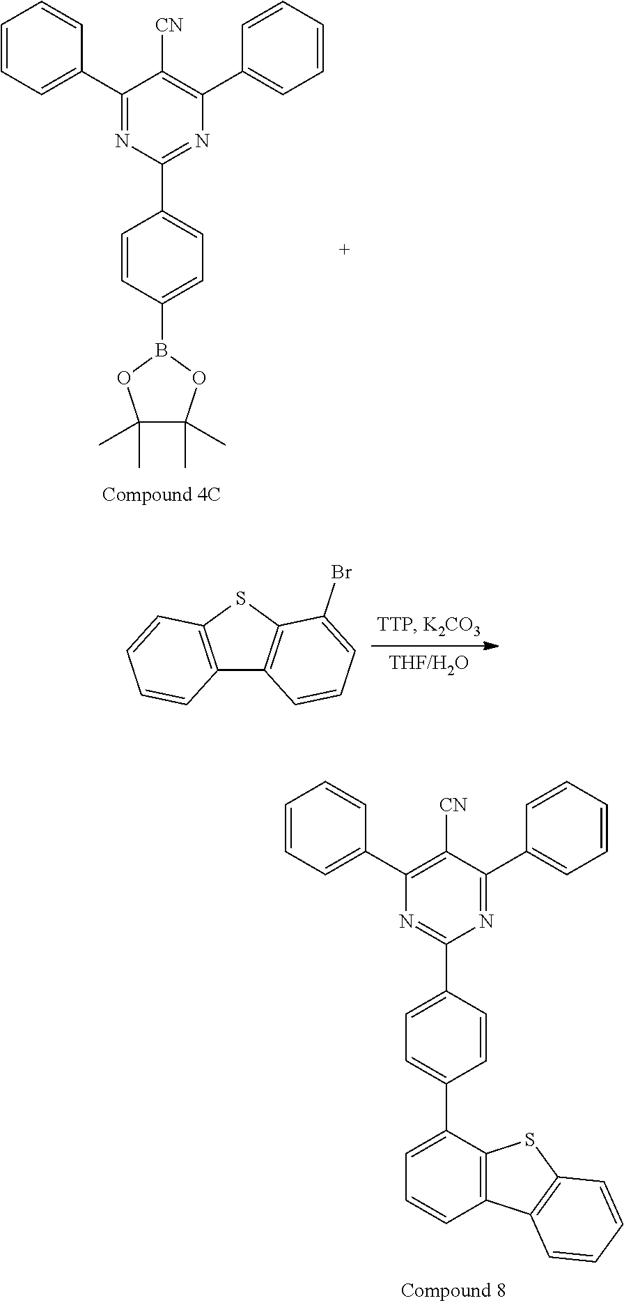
S1C2=C(C3=C1C(Br)=CC=C3)C=CC=C2.C1(C2=NC(C3=CC=CC=C3)=C([CN])C(C3=CC=CC=C3)=N2)=CC=C(B2OC(C)(C)C(C)(C)O2)C=C1.C1(C2=NC(C3=CC=CC=C3)=C([CN])C(C3=CC=CC=C3)=N2)=CC=C(C2=CC=CC3=C2SC2=C3C=CC=C2)C=C1
